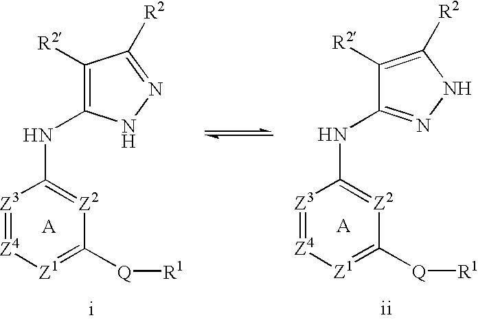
[Z3]1=[Z4][Z1]=C([Q][R1])[Z2]=C1NC1=NNC([R2])=C1[R2].[A].[Z3]1=[Z4][Z1]=C([Q][R1])[Z2]=C1NC1=C([R2])C([R2])=NN1.[A]
